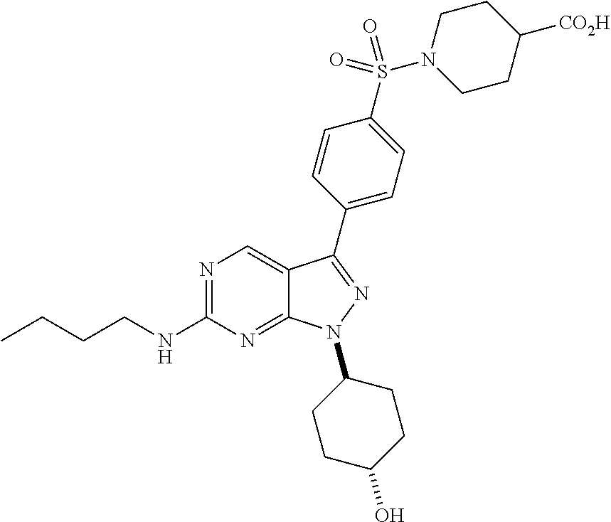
N1=C(NCCCC)N=C2C(=C1)C(C1=CC=C(S(N3CCC([CO2H])CC3)(=O)=O)C=C1)=NN2C1CCC(O)CC1
